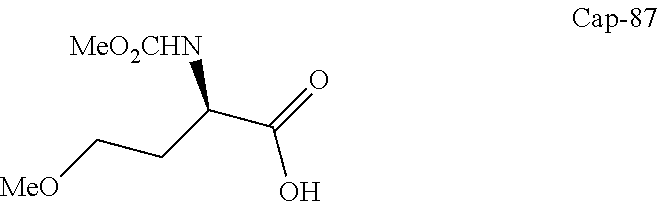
C(C(C(O)=O)[MeO2CHN])C[MeO]
